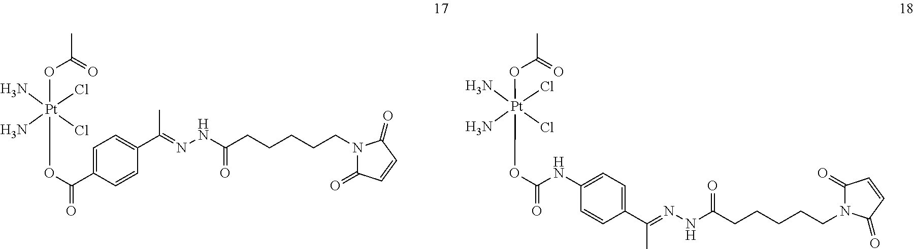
C1(NC(O[Pt](OC(C)=O)(Cl)(Cl)(N)N)=O)=CC=C(C(=NNC(CCCCCN2C(=O)C=CC2=O)=O)C)C=C1.C1=C(C(O[Pt](OC(C)=O)(Cl)(Cl)(N)N)=O)C=CC(C(=NNC(CCCCCN2C(=O)C=CC2=O)=O)C)=C1
